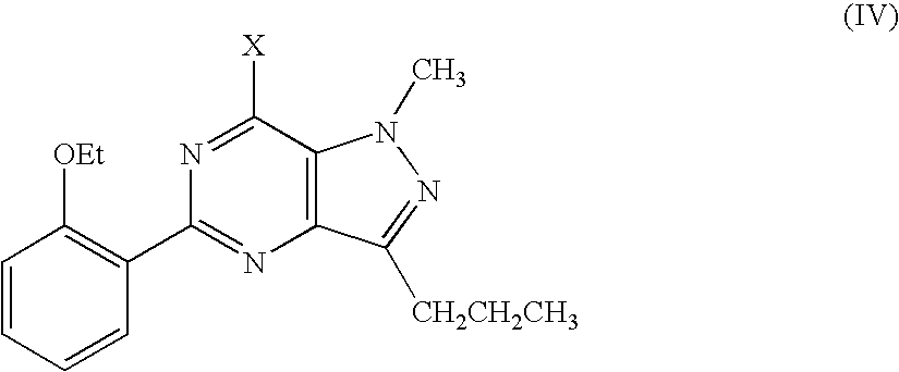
C1=CC=CC(C2=NC3=C(C([X])=N2)N(C)N=C3[CH2CH2CH3])=C1[OEt]
